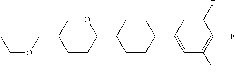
CCOCC1CCC(C2CCC(C3=CC(F)=C(F)C(F)=C3)CC2)OC1
